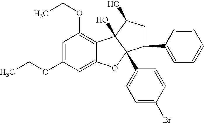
C1=C(OCC)C=C2C(=C1OCC)C1(O)C(C3=CC=C(Br)C=C3)(O2)C(C2=CC=CC=C2)CC1O
